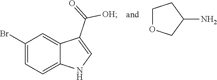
C1OCC(N)C1.C1(Br)=CC=C2C(=C1)C(C(=O)[OH])=CN2
